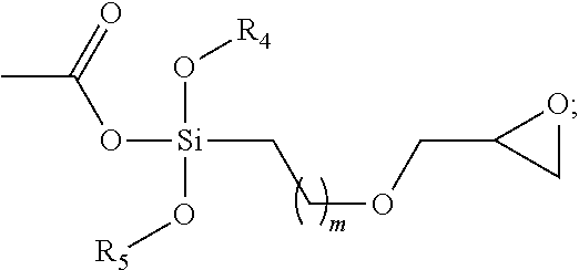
CC(=O)O[Si](CCOCC1CO1)(O[R4])O[R5]
